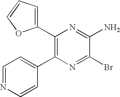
C1(C2=C(C3=CC=NC=C3)N=C(Br)C(N)=N2)=CC=CO1
